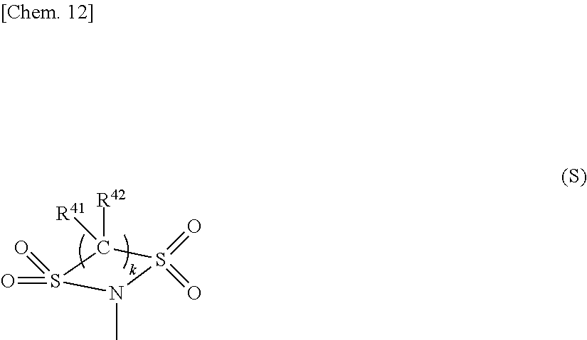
O=S1(=O)N(C)S(=O)(=O)C1([R42])[R41]
